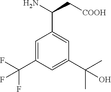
C(C1=CC(C(C)(C)O)=CC(C(F)(F)F)=C1)(C[COOH])N
